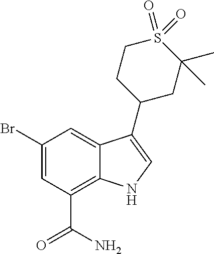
C1(Br)=CC(C(N)=O)=C2C(=C1)C(C1CC(C)(C)S(=O)(=O)CC1)=CN2
